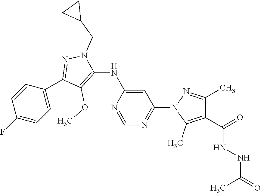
N1=C(N2C(C)=C(C(=O)NNC(C)=O)C(C)=N2)C=C(NC2=C(OC)C(C3=CC=C(F)C=C3)=NN2CC2CC2)N=C1
